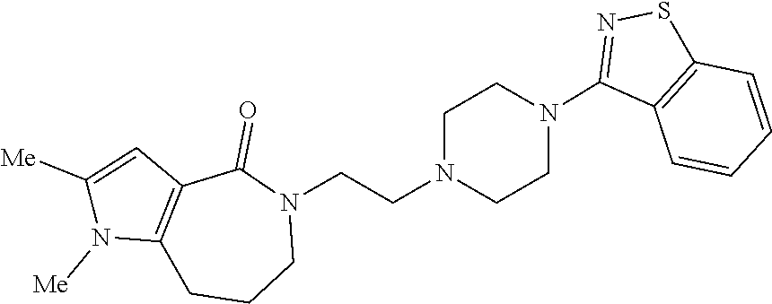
N1(CCN2CCN(C3=NSC4=C3C=CC=C4)CC2)C(=O)C2=C(CCC1)N([Me])C([Me])=C2
